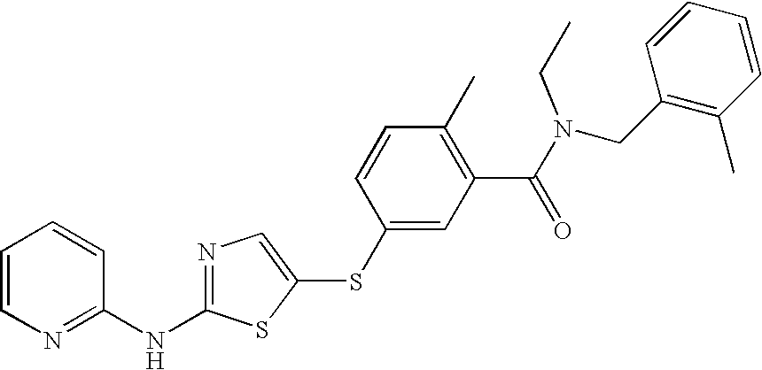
C1=CN=C(NC2=NC=C(SC3=CC(C(N(CC4=C(C)C=CC=C4)CC)=O)=C(C)C=C3)S2)C=C1
